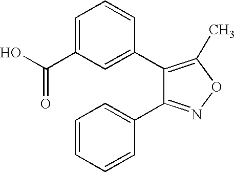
C1(C2=CC(C(O)=O)=CC=C2)=C(C)ON=C1C1=CC=CC=C1
